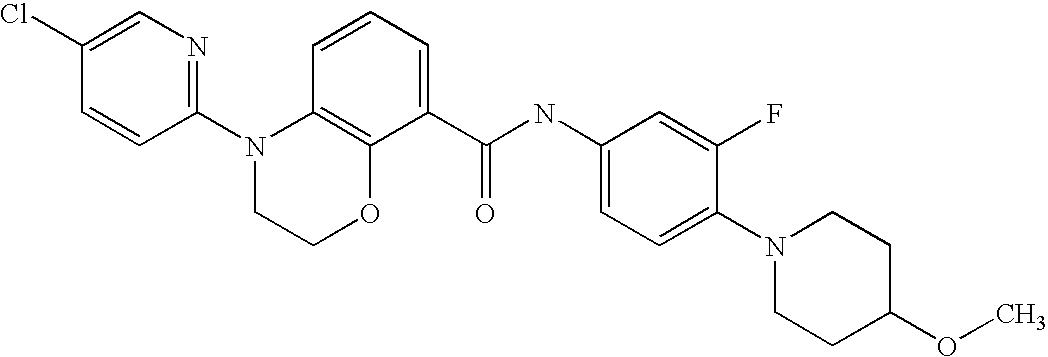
C1(N2CCOC3=C2C=CC=C3C(NC2=CC=C(N3CCC(OC)CC3)C(F)=C2)=O)=NC=C(Cl)C=C1
